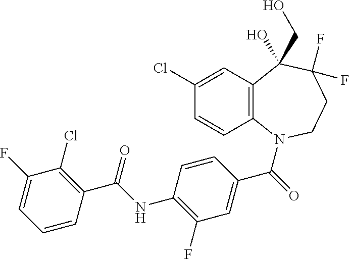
C12=C(N(C(=O)C3=CC(F)=C(NC(C4=C(Cl)C(F)=CC=C4)=O)C=C3)CCC(F)(F)C1(CO)O)C=CC(Cl)=C2
